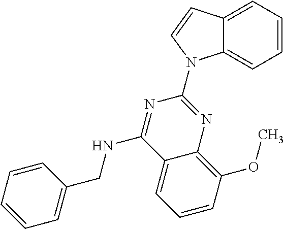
C12=CC=CC=C1N(C1=NC3=C(OC)C=CC=C3C(NCC3=CC=CC=C3)=N1)C=C2
